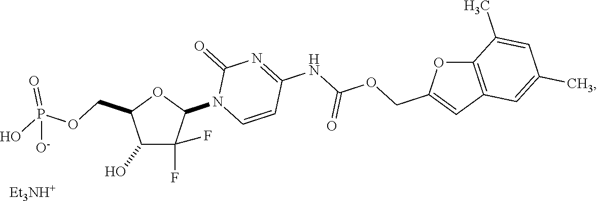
C1(O)C(F)(F)C(N2C=CC(NC(OCC3=CC4=C(O3)C(C)=CC(C)=C4)=O)=NC2=O)OC1COP(O)(=O)[O-].[Et3NH+]
